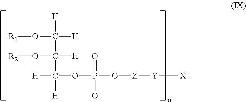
O(C([H])([H])C(C([H])(OP(O[Z][Y][X])(=O)[O-])[H])([H])O[R2])[R1]
